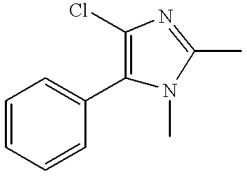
C1=CC=CC(C2=C(Cl)N=C(C)N2C)=C1
